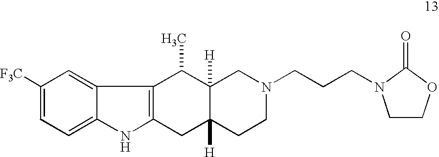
C1=C2C(=CC=C1[F3C])NC1=C2C(C)C2([H])C([H])(C1)CCN(CCCN1CCOC1=O)C2
